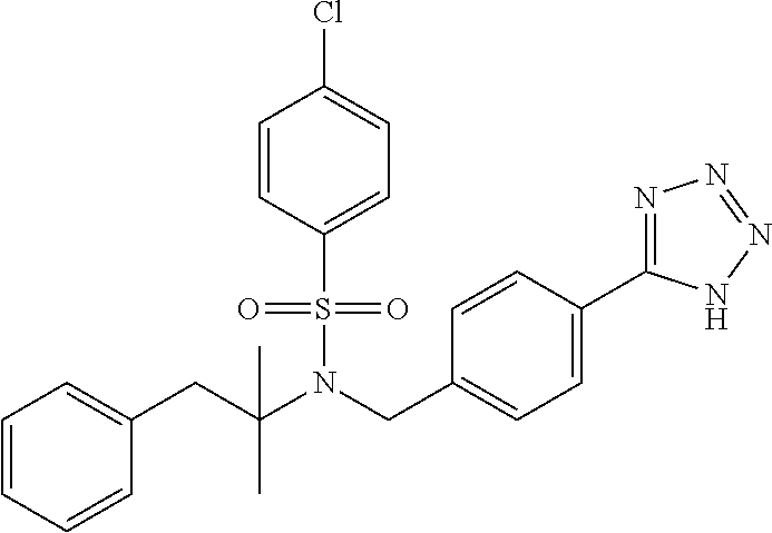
C(N(CC1=CC=C(C2=NN=NN2)C=C1)S(=O)(=O)C1=CC=C(Cl)C=C1)(CC1=CC=CC=C1)(C)C
